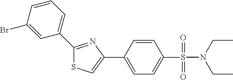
C1(C2=CC=CC(Br)=C2)=NC(C2=CC=C(S(=O)(=O)N(CC)CC)C=C2)=CS1
